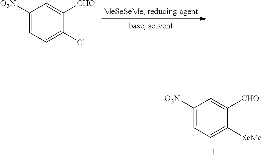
C1([O2N])=CC=C([SeMe])C([CHO])=C1.C1([O2N])=CC=C(Cl)C([CHO])=C1
